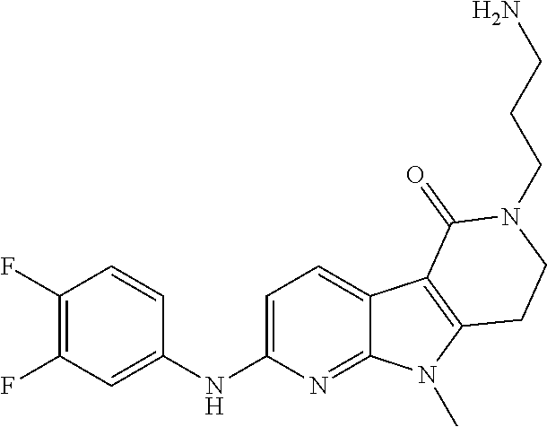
C1(NC2=CC=C3C(=N2)N(C)C2=C3C(=O)N(CCCN)CC2)=CC(F)=C(F)C=C1
